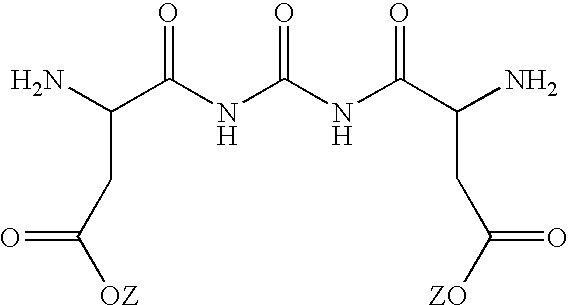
N(C(NC(C(N)CC([ZO])=O)=O)=O)C(C(N)CC([OZ])=O)=O
